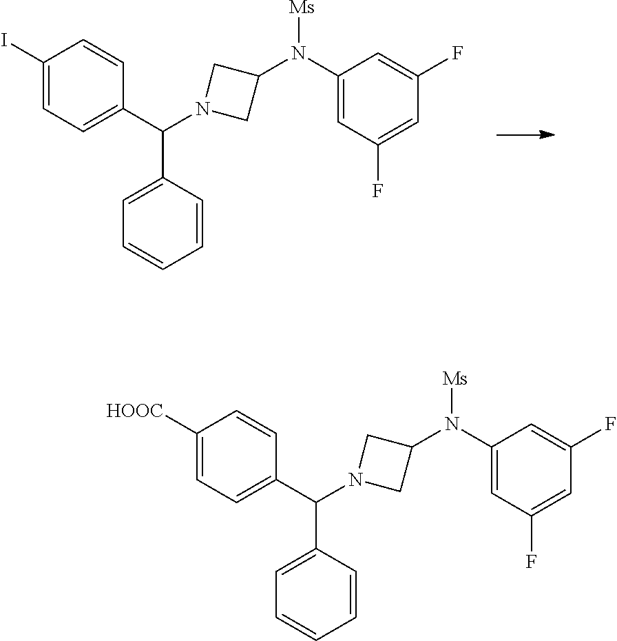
C1(I)=CC=C(C(N2CC(N(C3=CC(F)=CC(F)=C3)[Ms])C2)C2=CC=CC=C2)C=C1.C1([HOOC])=CC=C(C(N2CC(N(C3=CC(F)=CC(F)=C3)[Ms])C2)C2=CC=CC=C2)C=C1
